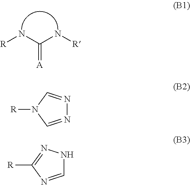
C(=[A])(N[R])N[R].N1=CN([R])C=N1.C1=NC([R])=NN1
